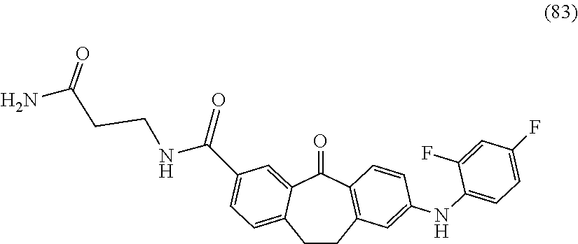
C1CC2=C(C(=O)C3=CC(C(NCCC(N)=O)=O)=CC=C13)C=CC(NC1=CC=C(F)C=C1F)=C2
